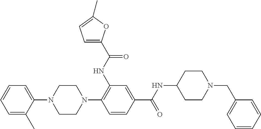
C1=C(C)C(N2CCN(C3=C(NC(=O)C4=CC=C(C)O4)C=C(C(=O)NC4CCN(CC5=CC=CC=C5)CC4)C=C3)CC2)=CC=C1
